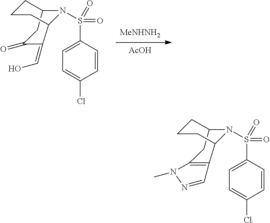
[MeNHNH2].[AcOH].C12CC(=O)C(=CO)C(CCC1)N2S(C1=CC=C(Cl)C=C1)(=O)=O.C12CC3=C(C(CCC1)N2S(C1=CC=C(Cl)C=C1)(=O)=O)C=NN3C
